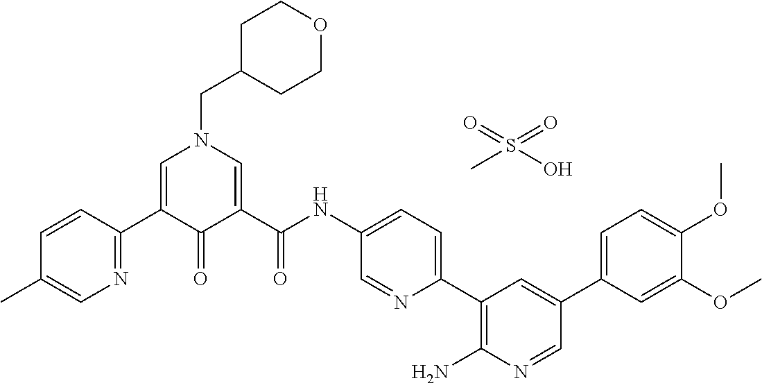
C1=CC(C2=CN(CC3CCOCC3)C=C(C(NC3=CC=C(C4=C(N)N=CC(C5=CC=C(OC)C(OC)=C5)=C4)N=C3)=O)C2=O)=NC=C1C.O=S(=O)(C)O
